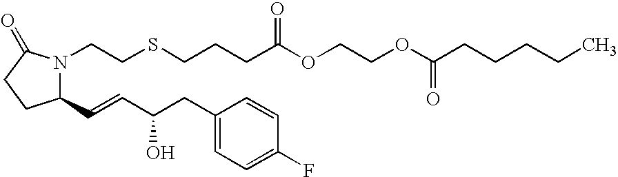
C(COC(=O)CCCSCCN1C(C=CC(O)CC2=CC=C(F)C=C2)CCC1=O)OC(CCCCC)=O
